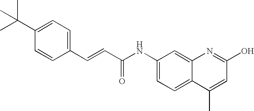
C1(C=CC(=O)NC2=CC=C3C(=C2)N=C(O)C=C3C)=CC=C(C(C)(C)C)C=C1
